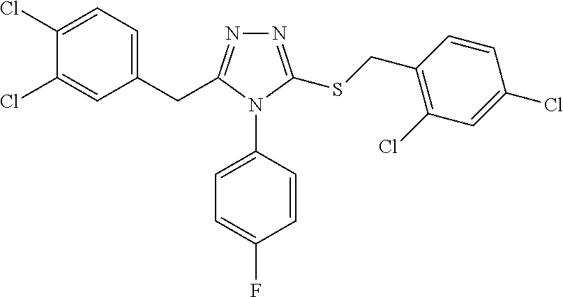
C1(Cl)=CC=C(CC2=NN=C(SCC3=C(Cl)C=C(Cl)C=C3)N2C2=CC=C(F)C=C2)C=C1Cl
